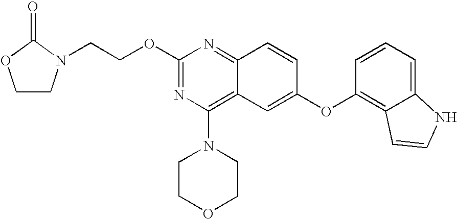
C1(OCCN2CCOC2=O)=NC(N2CCOCC2)=C2C(=N1)C=CC(OC1=C3C(=CC=C1)NC=C3)=C2
